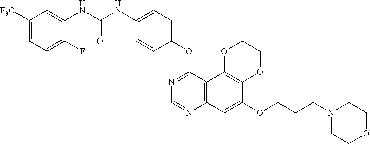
C12=C(C3=C(C=C1OCCCN1CCOCC1)N=CN=C3OC1=CC=C(NC(NC3=CC([F3C])=CC=C3F)=O)C=C1)OCCO2
